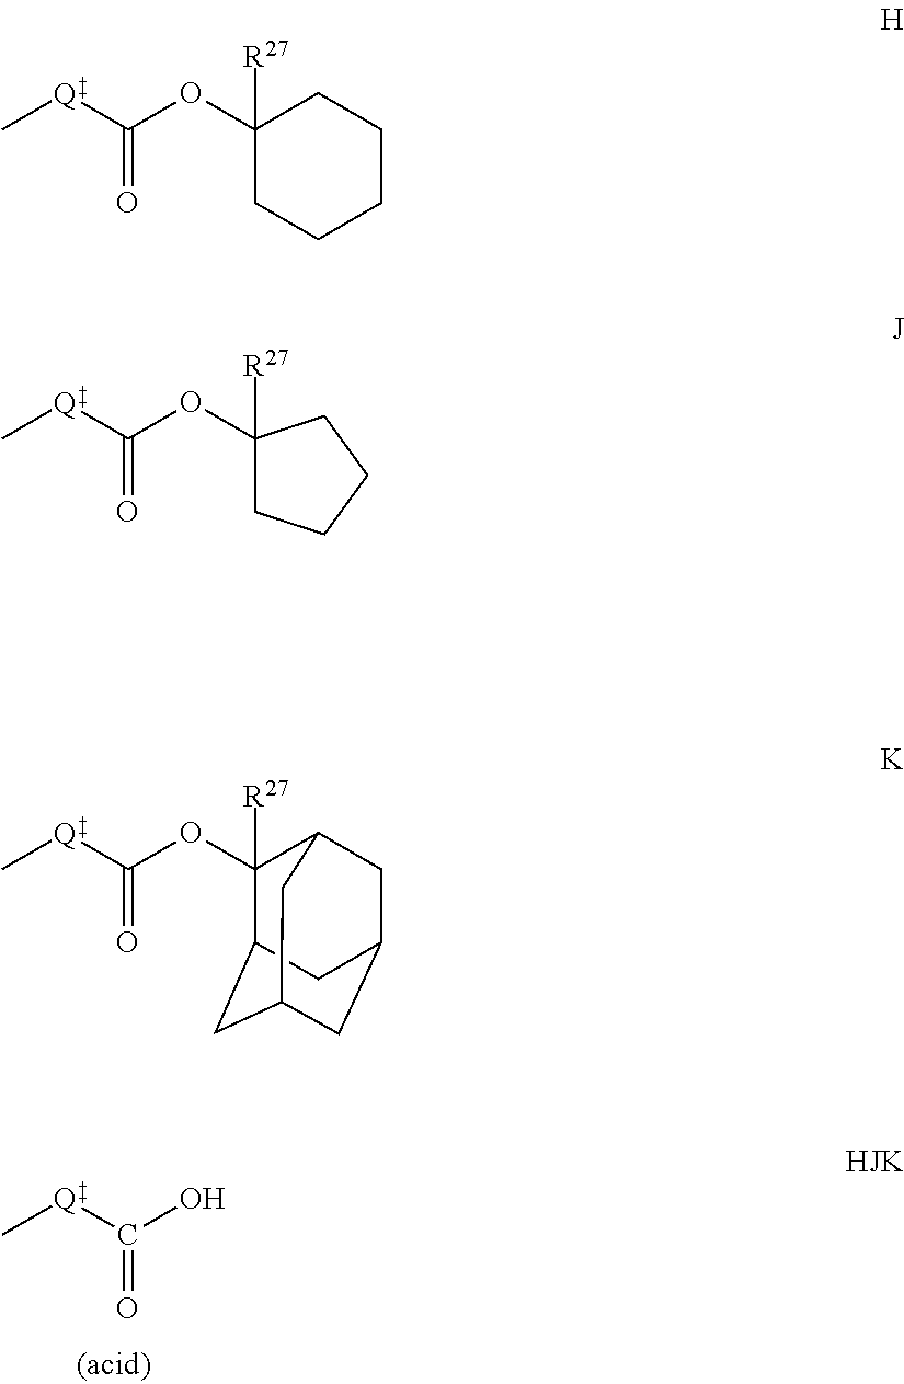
OC([Q]C)=O.C1(OC([Q]C)=O)([R27])CCCCC1.C1(OC([Q]C)=O)([R27])CCCC1.O(C([Q]C)=O)C1([R27])C2CC3CC(CC1C3)C2
